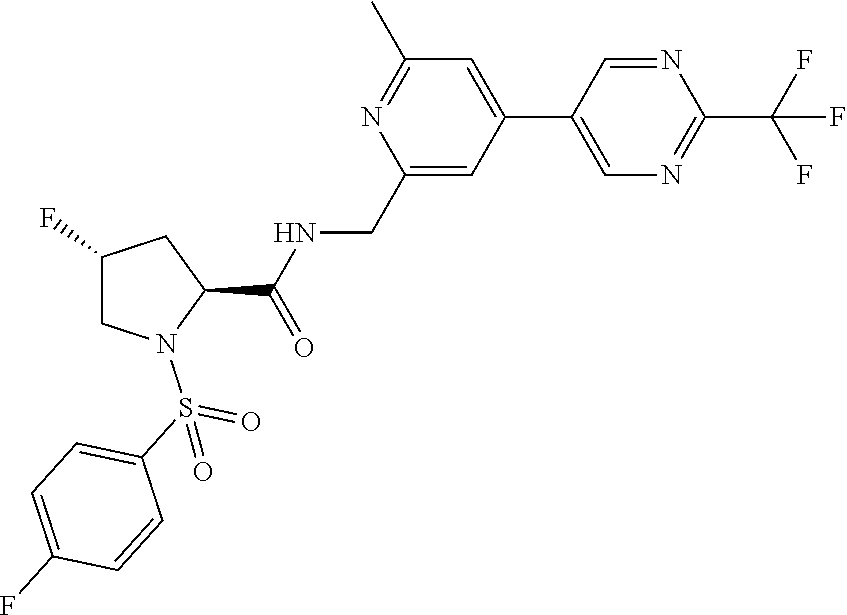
C1(CNC(C2CC(F)CN2S(C2=CC=C(F)C=C2)(=O)=O)=O)=CC(C2=CN=C(C(F)(F)F)N=C2)=CC(C)=N1
